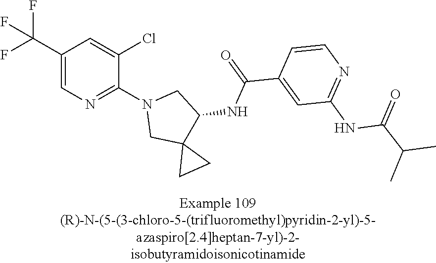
C1(C(F)(F)F)=CN=C(N2CC3(C(NC(C4=CC(NC(C(C)C)=O)=NC=C4)=O)C2)CC3)C(Cl)=C1
